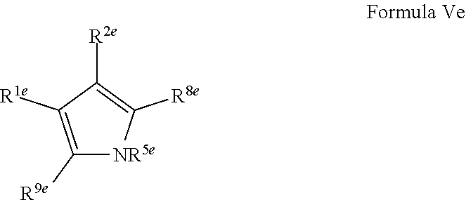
C1([R9e])=C([R1e])C([R2e])=C([R8e])[NR5e]1
